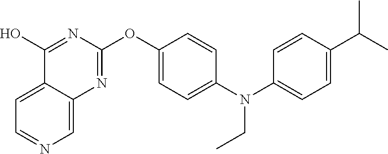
C12=CC=NC=C1N=C(OC1=CC=C(N(C3=CC=C(C(C)C)C=C3)CC)C=C1)N=C2O
